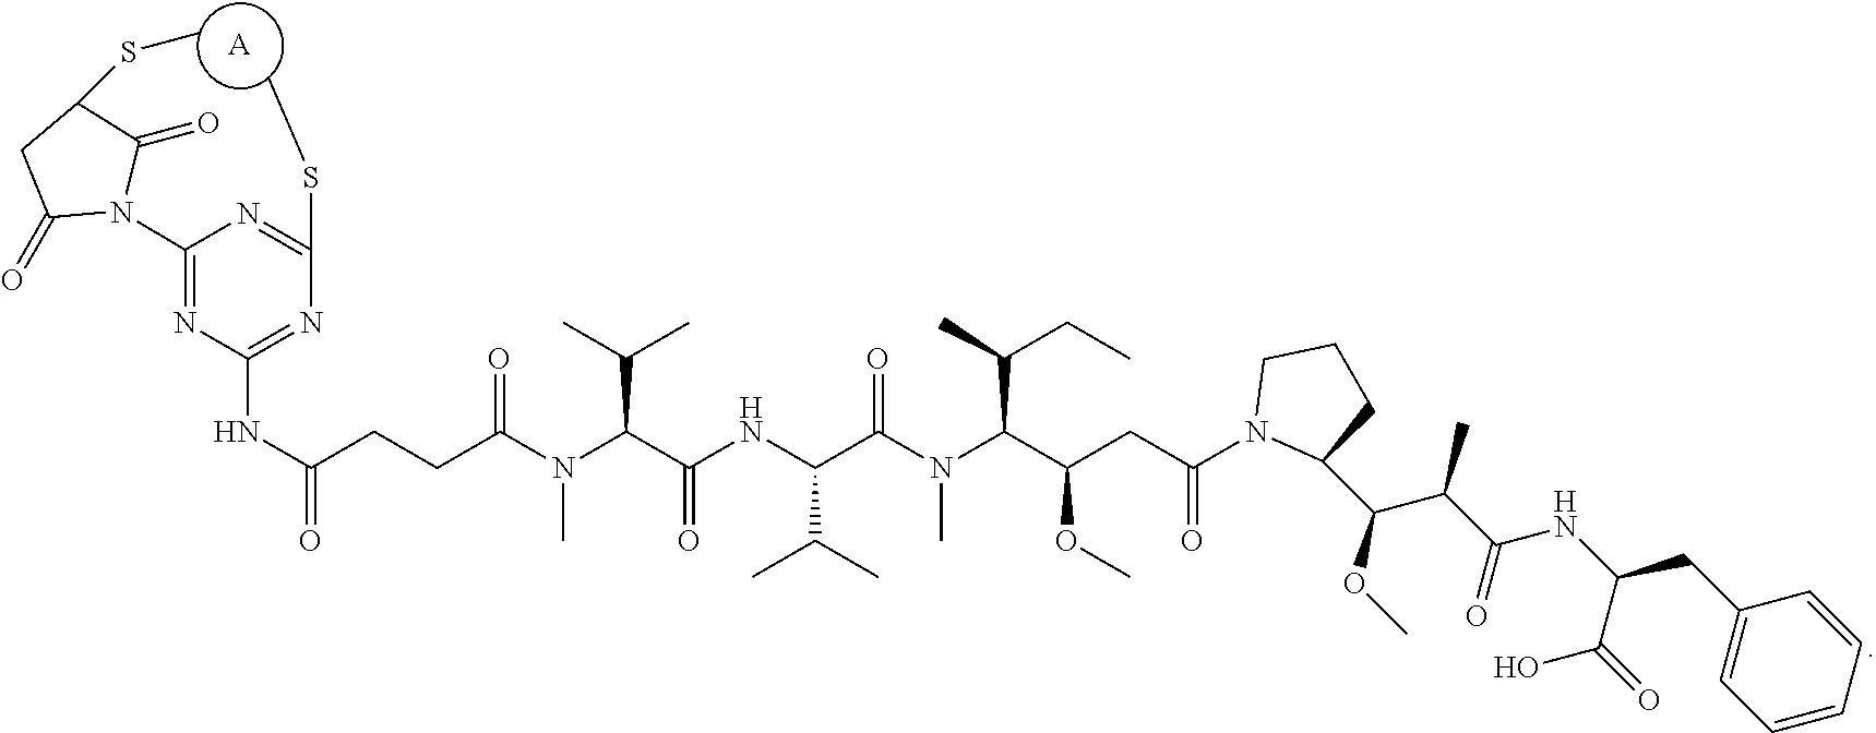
[A].CSC1=NC(N2C(=O)CC(SC)C2=O)=NC(NC(CCC(N(C(C(NC(C(N(C(C(CC(N2C(C(C(C(NC(CC3=CC=CC=C3)C(=O)O)=O)C)OC)CCC2)=O)OC)C(C)CC)C)=O)C(C)C)=O)C(C)C)C)=O)=O)=N1
